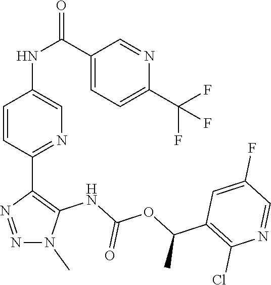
N1(C)N=NC(C2=NC=C(NC(C3=CC=C(C(F)(F)F)N=C3)=O)C=C2)=C1NC(OC(C1=C(Cl)N=CC(F)=C1)C)=O
